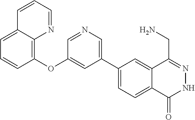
C1(C2=CN=CC(OC3=C4C(=CC=C3)C=CC=N4)=C2)=CC=C2C(=C1)C(CN)=NNC2=O
